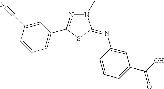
C1=CC(C#N)=CC(C2=NN(C)C(=NC3=CC(C(O)=O)=CC=C3)S2)=C1
